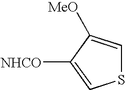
S1C=C([MeO])C([NHCO])=C1
